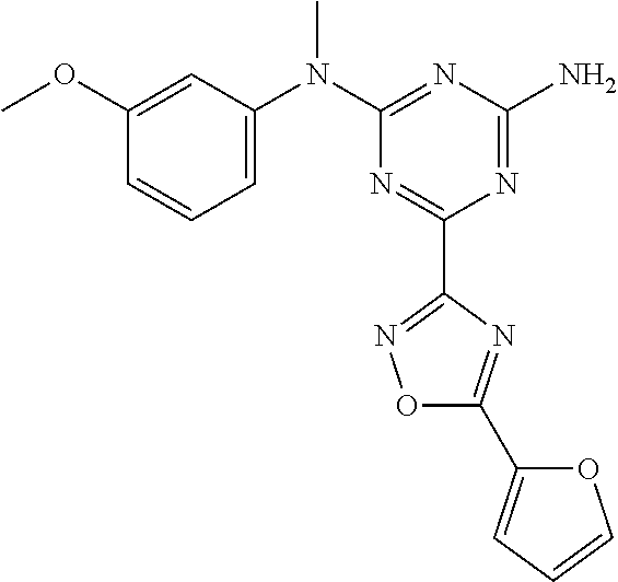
C1(OC)=CC(N(C2=NC(N)=NC(C3=NOC(C4=CC=CO4)=N3)=N2)C)=CC=C1
